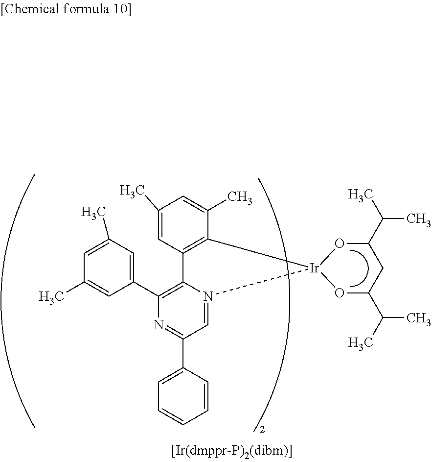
C1(C)=CC2=C(C(C)=C1)[Ir]1(N3=CC(C4=CC=CC=C4)=NC(C4=CC(C)=CC(C)=C4)=C23)OC(C(C)C)CC(C(C)C)O1
